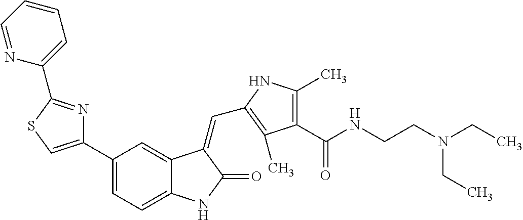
C1(C2=CSC(C3=CC=CC=N3)=N2)=CC=C2C(=C1)C(=CC1=C(C)C(C(NCCN(CC)CC)=O)=C(C)N1)C(=O)N2
